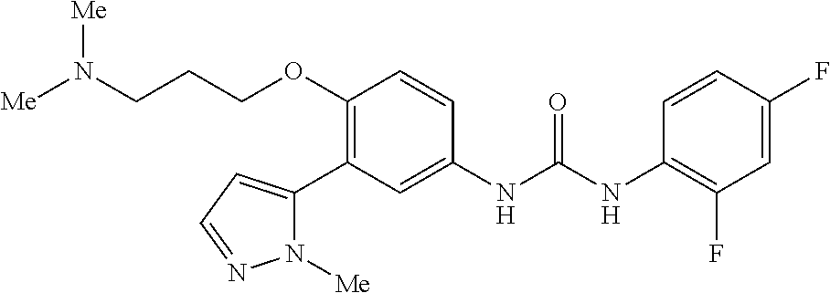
C1(OCCCN([Me])[Me])=C(C2=CC=NN2[Me])C=C(NC(NC2=C(F)C=C(F)C=C2)=O)C=C1
